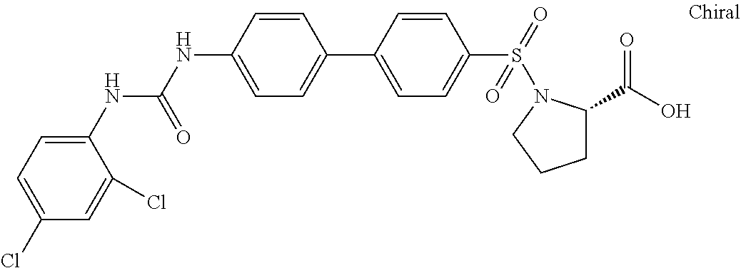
C1(NC(NC2=CC=C(C3=CC=C(S(=O)(=O)N4C(C(O)=O)CCC4)C=C3)C=C2)=O)=CC=C(Cl)C=C1Cl
